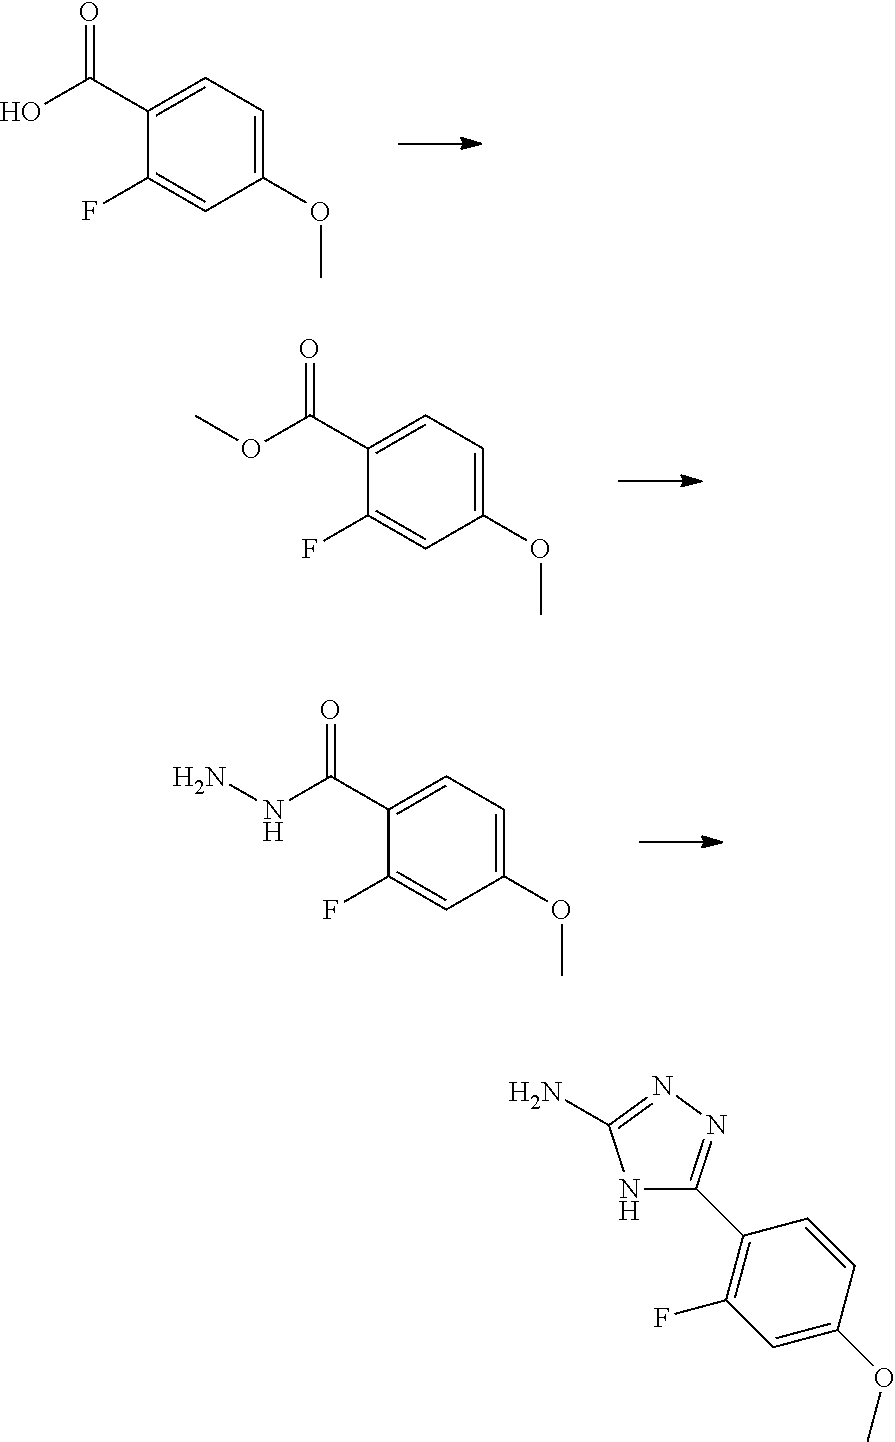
C1(OC)=CC=C(C(O)=O)C(F)=C1.C1(OC)=CC=C(C(OC)=O)C(F)=C1.C1(OC)=CC=C(C(NN)=O)C(F)=C1.N1C(N)=NN=C1C1=C(F)C=C(OC)C=C1
